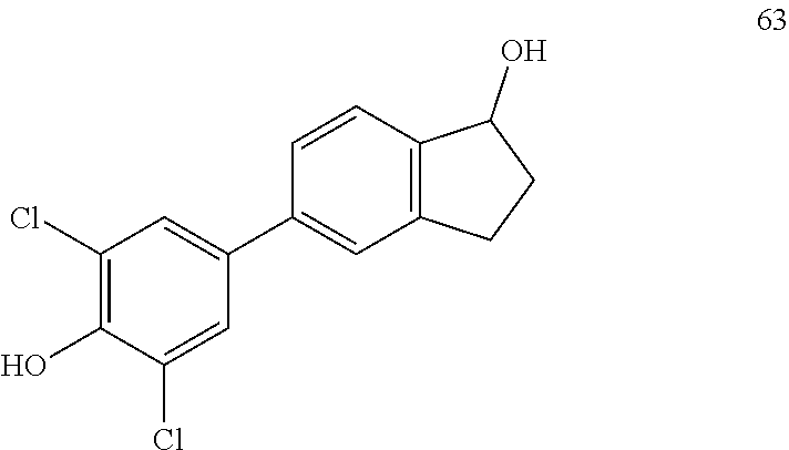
C1(Cl)=C(O)C(Cl)=CC(C2=CC3=C(C=C2)C(O)CC3)=C1
